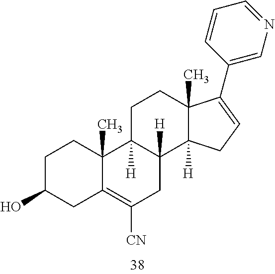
C1C(O)CC2=C([CN])CC3([H])C([H])(C2(C)C1)CCC1(C)C3([H])CC=C1C1=CN=CC=C1
